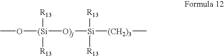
CO[(Si]([O)j][Si]([(CH2)3]C)([R13])[R13])([R13])[R13]
